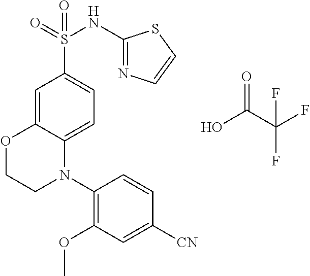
O1CCN(C2=C(OC)C=C([CN])C=C2)C2=CC=C(S(=O)(NC3=NC=CS3)=O)C=C12.O=C(O)C(F)(F)F
